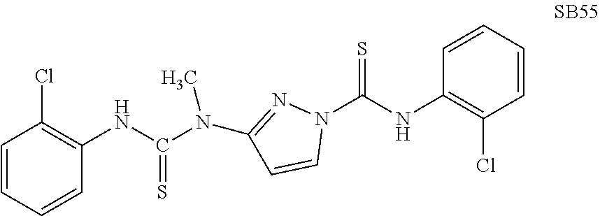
N1(C(NC2=C(Cl)C=CC=C2)=S)N=C(N(C(NC2=C(Cl)C=CC=C2)=S)C)C=C1
